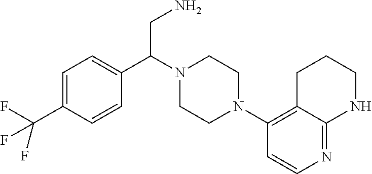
C1=C(C(F)(F)F)C=CC(C(CN)N2CCN(C3=C4C(=NC=C3)NCCC4)CC2)=C1
